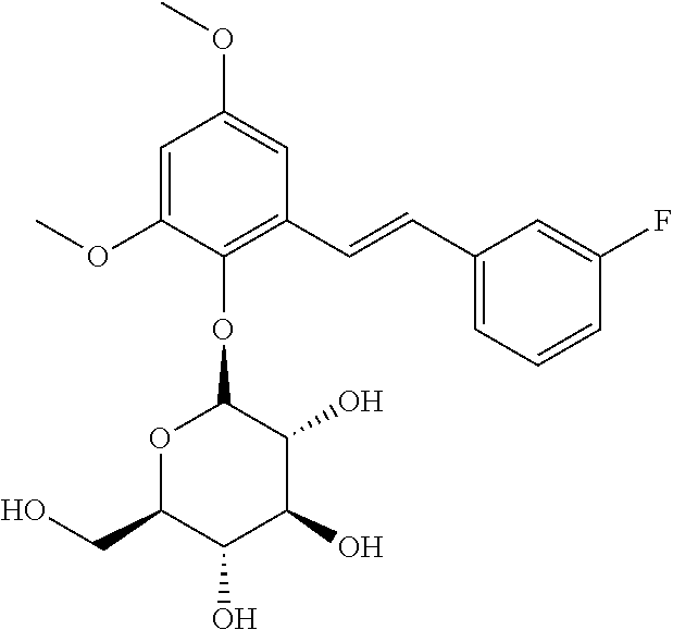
C1(OC)=CC(OC)=CC(C=CC2=CC=CC(F)=C2)=C1OC1OC(CO)C(O)C(O)C1O
